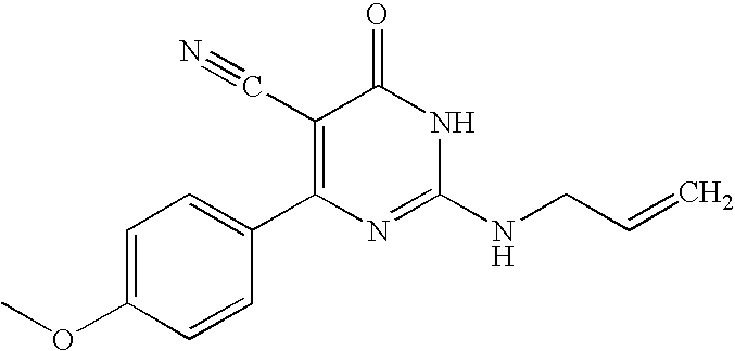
C1=CC(C2=C(C#N)C(=O)NC(NCC=C)=N2)=CC=C1OC
